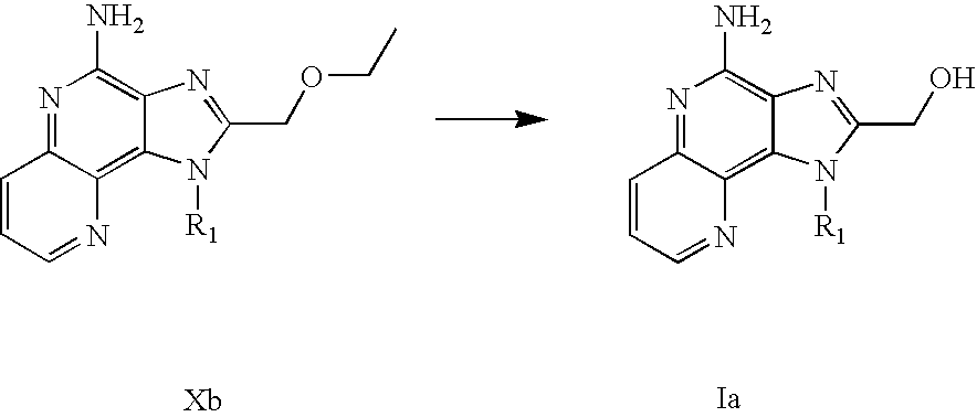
N1=C2C(=C3C(=C1N)N=C(COCC)N3[R1])N=CC=C2.N1=C2C(=C3C(=C1N)N=C(CO)N3[R1])N=CC=C2
